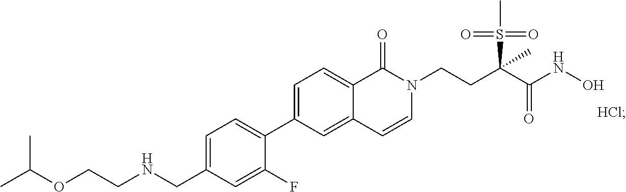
C1(C2=CC=C3C(=C2)C=CN(CCC(C(NO)=O)(S(C)(=O)=O)C)C3=O)=CC=C(CNCCOC(C)C)C=C1F
